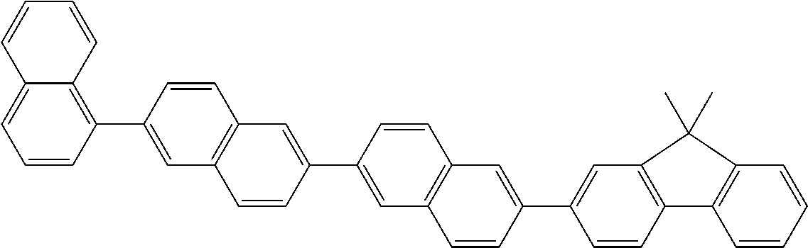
C1(C2=CC3=C(C=C2)C=C(C2=CC4=C(C=C2)C=C(C2=C5C(=CC=C2)C=CC=C5)C=C4)C=C3)=CC2=C(C=C1)C1=C(C2(C)C)C=CC=C1
